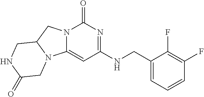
C1=CC=C(CNC2=NC(=O)N3C(=C2)N2C(C3)CNC(=O)C2)C(F)=C1F
